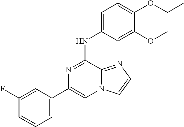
C1(F)=CC(C2=CN3C(=NC=C3)C(NC3=CC=C(OCC)C(OC)=C3)=N2)=CC=C1
